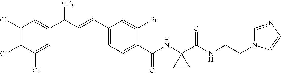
C1(Cl)=C(Cl)C(Cl)=CC(C(C=CC2=CC=C(C(NC3(C(NCCN4C=NC=C4)=O)CC3)=O)C(Br)=C2)[CF3])=C1
